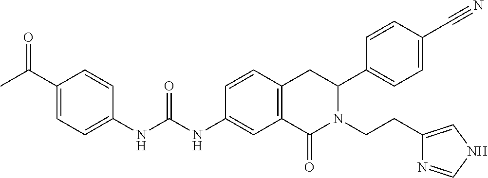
C1(C(C)=O)=CC=C(NC(NC2=CC3=C(C=C2)CC(C2=CC=C(C#N)C=C2)N(CCC2=CNC=N2)C3=O)=O)C=C1
